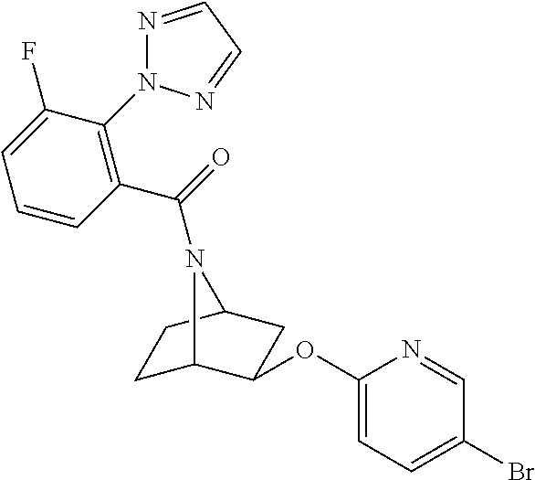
N1=CC=NN1C1=C(C(=O)N2C3CCC2CC3OC2=CC=C(Br)C=N2)C=CC=C1F
